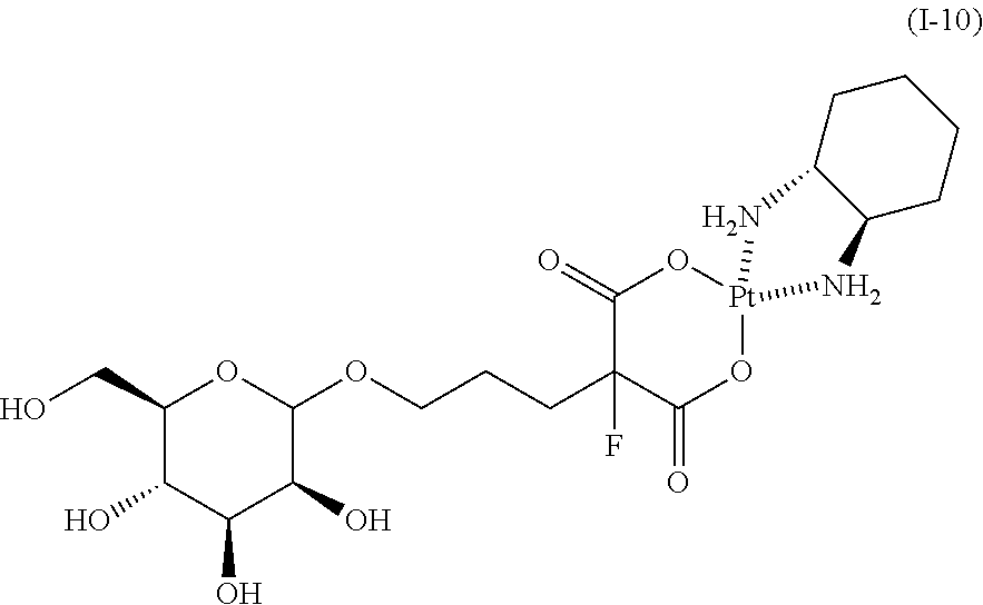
C1(CO)C(O)C(O)C(O)C(OCCCC2(F)C(=O)O[Pt]3(OC2=O)NC2C(CCCC2)N3)O1
